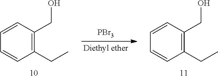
C(O)C1=C(CC)C=CC=C1.[PBr3].C(O)C1=C(CC)C=CC=C1
